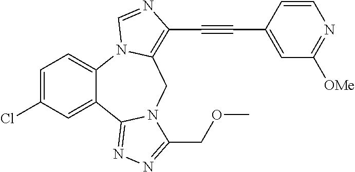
C1=C(Cl)C=C2C(=C1)N1C(=C(C#CC3=CC([OMe])=NC=C3)N=C1)CN1C2=NN=C1COC
